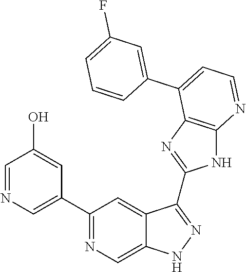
C1(C2=NC=C3C(=C2)C(C2=NC4=C(N2)N=CC=C4C2=CC(F)=CC=C2)=NN3)=CN=CC(O)=C1
